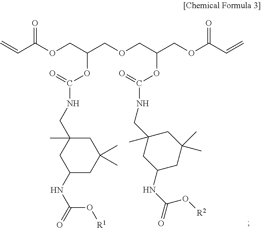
C=CC(OCC(COCC(COC(C=C)=O)OC(=O)NCC1(C)CC(C)(C)CC(NC(=O)O[R2])C1)OC(=O)NCC1(C)CC(C)(C)CC(NC(=O)O[R1])C1)=O
